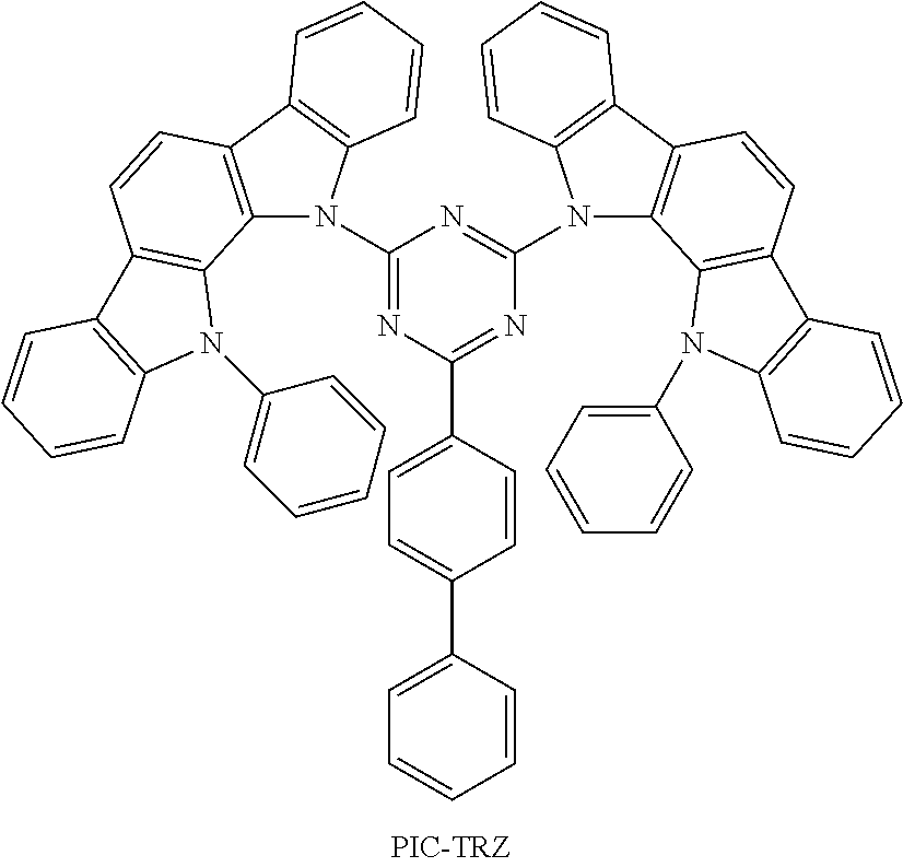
C1(N2C3=C(C4=C2C=CC=C4)C=CC2=C3N(C3=CC=CC=C3)C3=C2C=CC=C3)=NC(C2=CC=C(C3=CC=CC=C3)C=C2)=NC(N2C3=C(C4=C2C=CC=C4)C=CC2=C3N(C3=CC=CC=C3)C3=C2C=CC=C3)=N1
